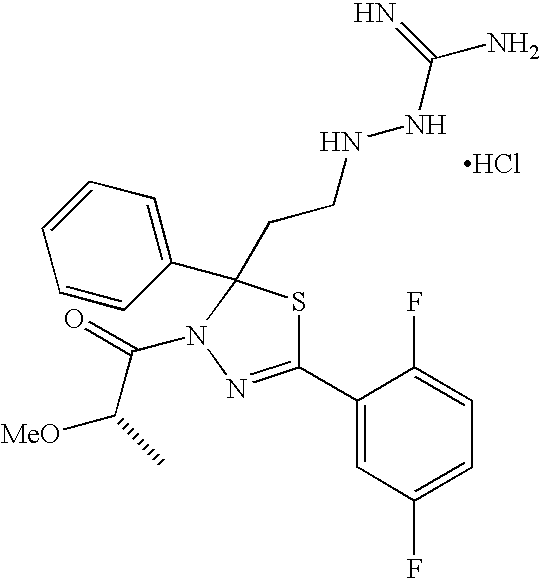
C1(C2=NN(C(=O)C(C)[MeO])C(CCNNC(N)=N)(C3=CC=CC=C3)S2)=CC(F)=CC=C1F.Cl
